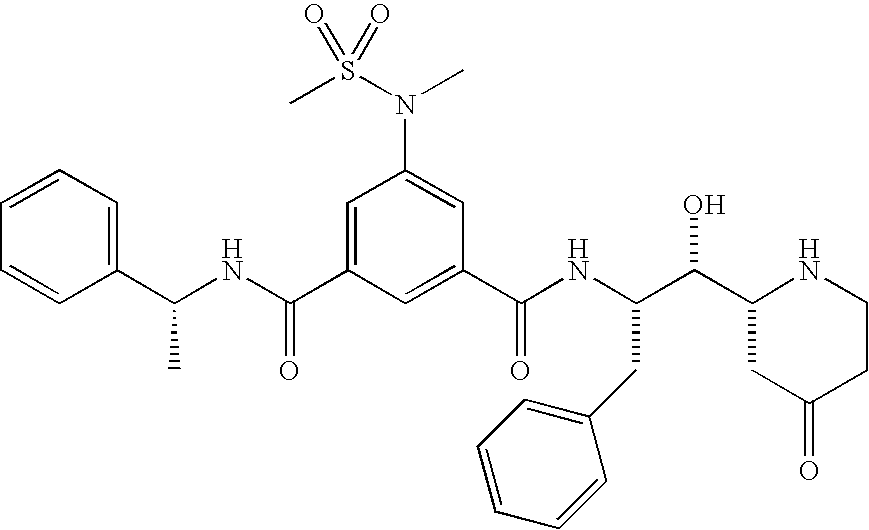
C(C1=CC(N(C)S(=O)(C)=O)=CC(C(NC(C(O)C2NCCC(=O)C2)CC2=CC=CC=C2)=O)=C1)(NC(C1=CC=CC=C1)C)=O
